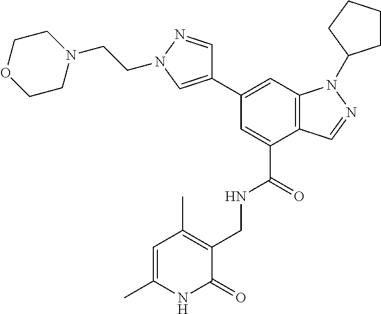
C12=C(C=C(C3=CN(CCN4CCOCC4)N=C3)C=C1C(=O)NCC1=C(C)C=C(C)NC1=O)N(C1CCCC1)N=C2
